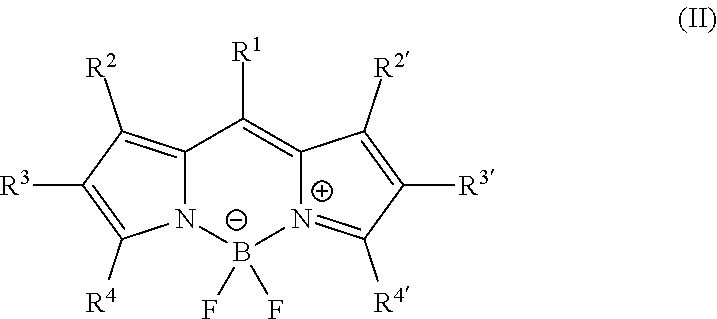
C12=C([R2])C([R3])=C([R4])N1[B-](F)(F)[N+]1=C([R4])C([R3])=C([R2])C1=C2[R1]
